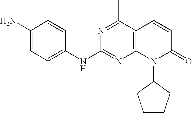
C1(NC2=NC3=C(C(C)=N2)C=CC(=O)N3C2CCCC2)=CC=C(N)C=C1
